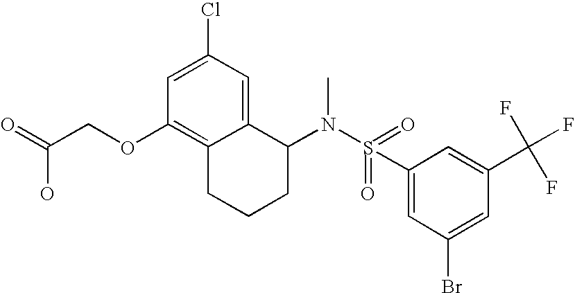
C1=C(Cl)C=C2C(=C1OCC(=O)O)CCCC2N(S(=O)(C1=CC(Br)=CC(C(F)(F)F)=C1)=O)C
